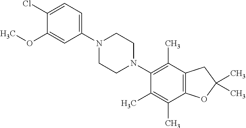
C1(Cl)=CC=C(N2CCN(C3=C(C)C4=C(C(C)=C3C)OC(C)(C)C4)CC2)C=C1OC
